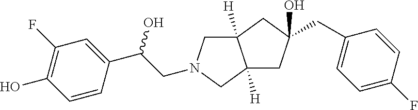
C12([H])CC(O)(CC3=CC=C(F)C=C3)CC1([H])CN(CC(C1=CC(F)=C(O)C=C1)O)C2
